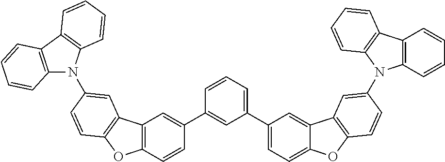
C12=C(C3=C(N1C1=CC4=C(OC5=C4C=C(C4=CC(C6=CC=C7C(=C6)C6=C(O7)C=CC(N7C8=C(C=CC=C8)C8=C7C=CC=C8)=C6)=CC=C4)C=C5)C=C1)C=CC=C3)C=CC=C2
